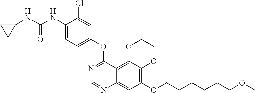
C12=C(OCCCCCCOC)C=C3C(=C1OCCO2)C(OC1=CC=C(NC(NC2CC2)=O)C(Cl)=C1)=NC=N3
